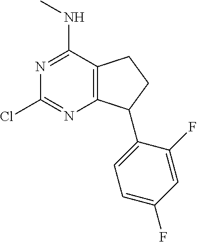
N1=C(NC)C2=C(N=C1Cl)C(C1=CC=C(F)C=C1F)CC2
